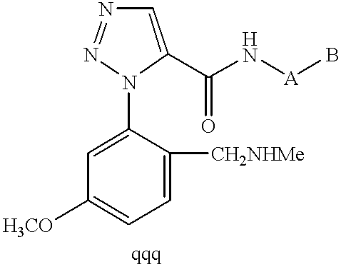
C1=C([CH2NHMe])C(N2C(C(N[A]B)=O)=CN=N2)=CC([H3CO])=C1
